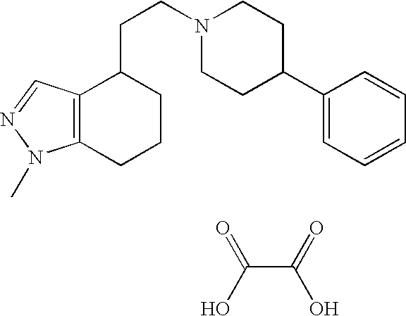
C12=C(N(C)N=C1)CCCC2CCN1CCC(C2=CC=CC=C2)CC1.C(C(=O)O)(O)=O
